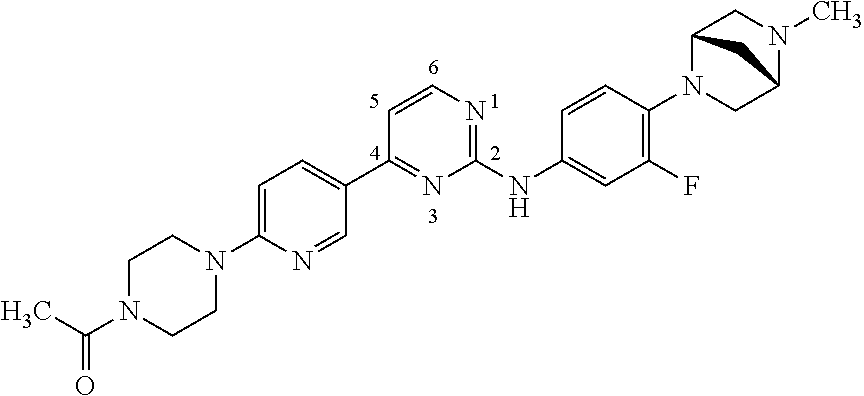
C(N1CCN(C2=CC=C(C3=NC(NC4=CC(F)=C(N5CC6N(C)CC5C6)C=C4)=NC=C3)C=N2)CC1)(C)=O
